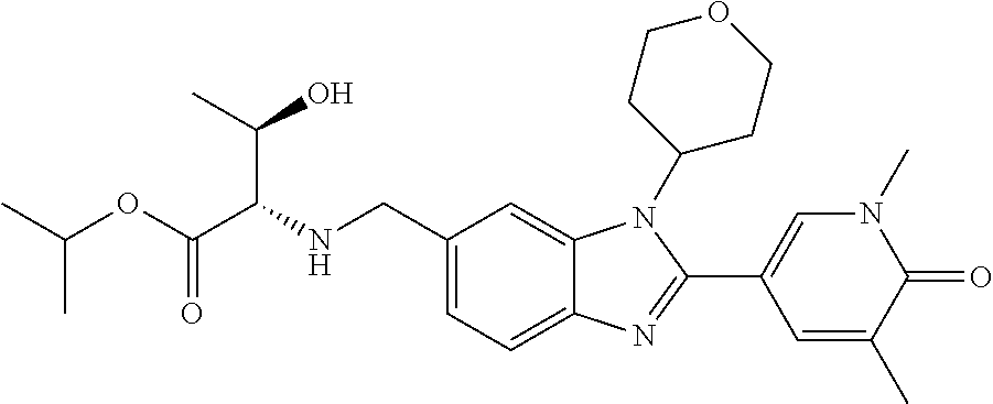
C1(CNC(C(OC(C)C)=O)C(O)C)=CC=C2C(=C1)N(C1CCOCC1)C(C1=CN(C)C(=O)C(C)=C1)=N2
